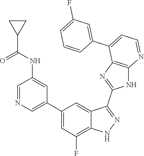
C1=NC=C(C2=CC(F)=C3C(=C2)C(C2=NC4=C(N2)N=CC=C4C2=CC(F)=CC=C2)=NN3)C=C1NC(C1CC1)=O
